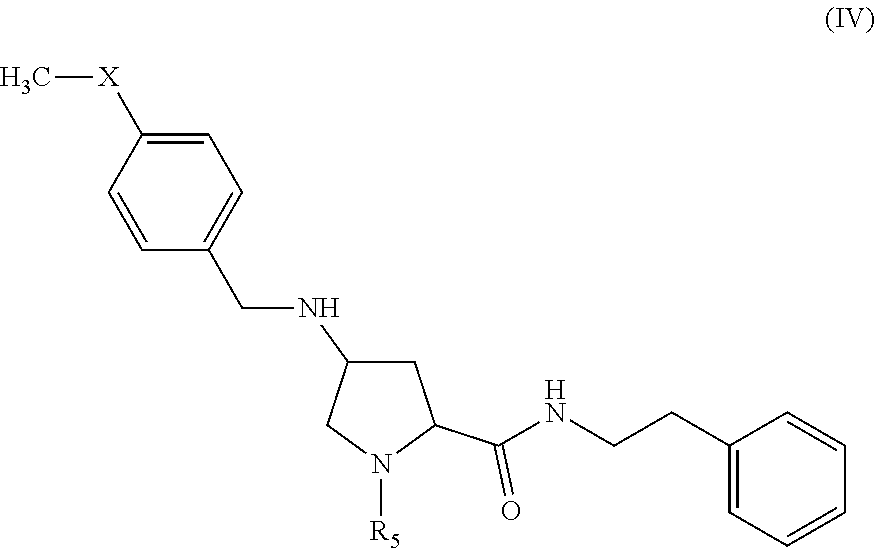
C1C(NCC2=CC=C([X]C)C=C2)CN([R5])C1C(=O)NCCC1=CC=CC=C1
